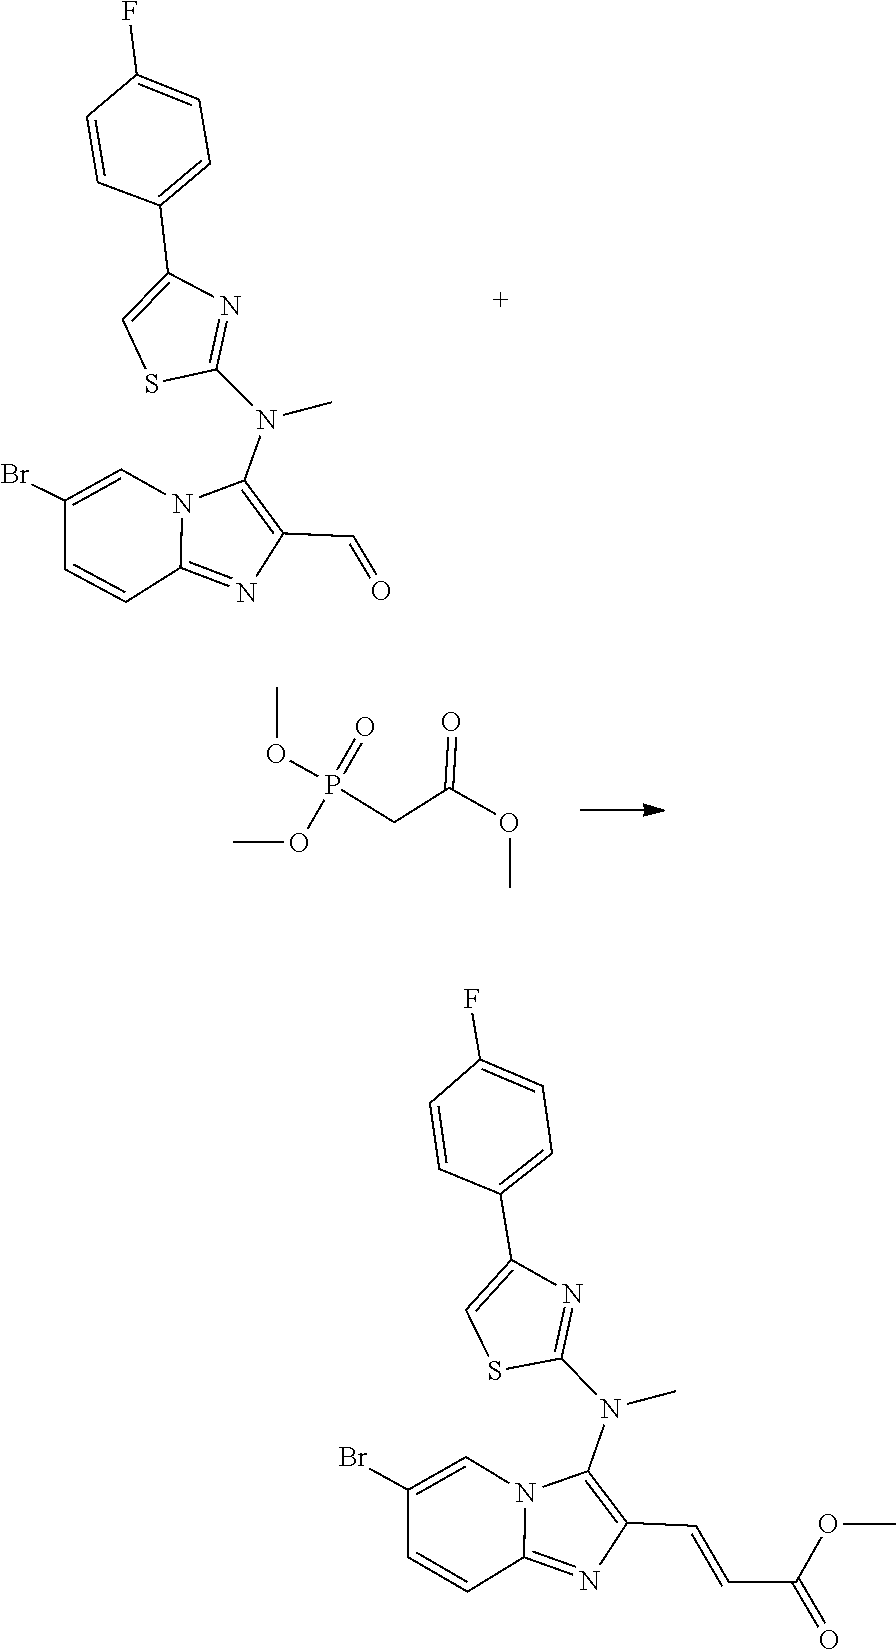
COC(=O)CP(OC)(=O)OC.O=CC1=C(N(C)C2=NC(C3=CC=C(F)C=C3)=CS2)N2C(=N1)C=CC(Br)=C2.C(C(=O)OC)=CC1=C(N(C2=NC(C3=CC=C(F)C=C3)=CS2)C)N2C(=N1)C=CC(Br)=C2
